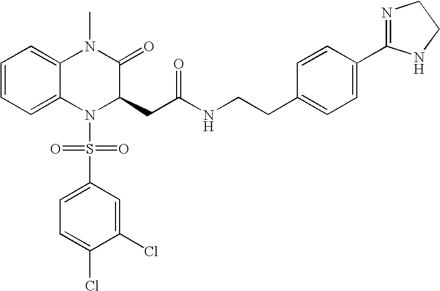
C1=C2C(=CC=C1)N(C)C(=O)C(CC(NCCC1=CC=C(C3=NCCN3)C=C1)=O)N2S(C1=CC=C(Cl)C(Cl)=C1)(=O)=O
